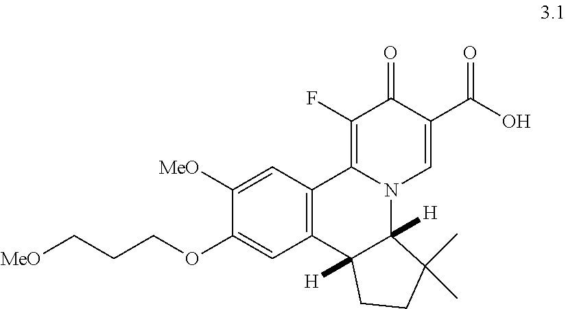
C12=C(C=C([MeO])C(OCCC[MeO])=C1)C1=C(F)C(=O)C(C(O)=O)=CN1C1([H])C2([H])CCC1(C)C
